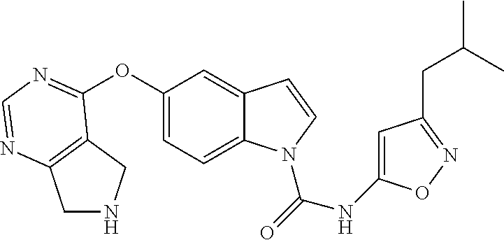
C1(OC2=NC=NC3=C2CNC3)=CC=C2C(=C1)C=CN2C(=O)NC1=CC(CC(C)C)=NO1
